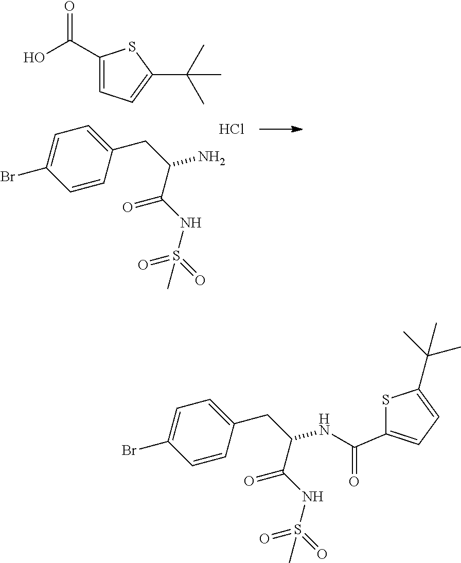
C1=CC(CC(C(=O)NS(=O)(=O)C)NC(=O)C2=CC=C(C(C)(C)C)S2)=CC=C1Br.C1=CC(CC(C(=O)NS(=O)(=O)C)N)=CC=C1Br.Cl.C1(C(=O)O)=CC=C(C(C)(C)C)S1
